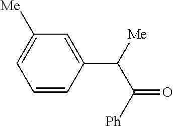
C1=C(C([Me])C([Ph])=O)C=CC=C1[Me]
